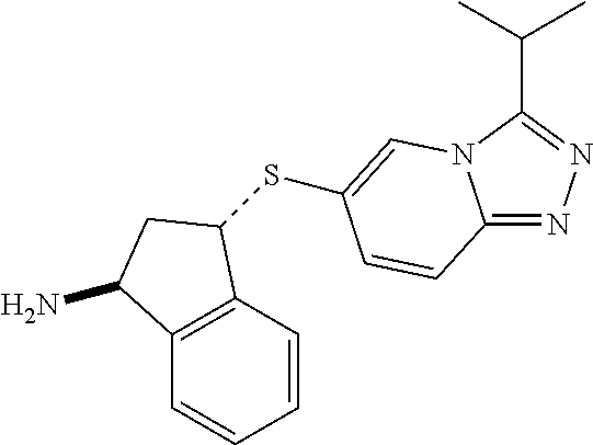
C1=CC2=C(C=C1)C(N)CC2SC1=CN2C(=NN=C2C(C)C)C=C1
